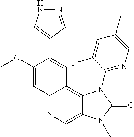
C12=NC=C3C(=C1C=C(C1=CNN=C1)C(OC)=C2)N(C1=NC=C(C)C=C1F)C(=O)N3C
